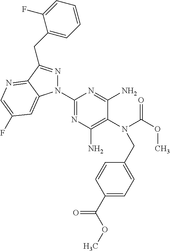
C1(N2N=C(CC3=CC=CC=C3F)C3=NC=C(F)C=C23)=NC(N)=C(N(C(OC)=O)CC2=CC=C(C(=O)OC)C=C2)C(N)=N1
